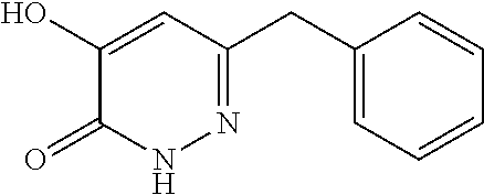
C1(CC2=NNC(=O)C(O)=C2)=CC=CC=C1
